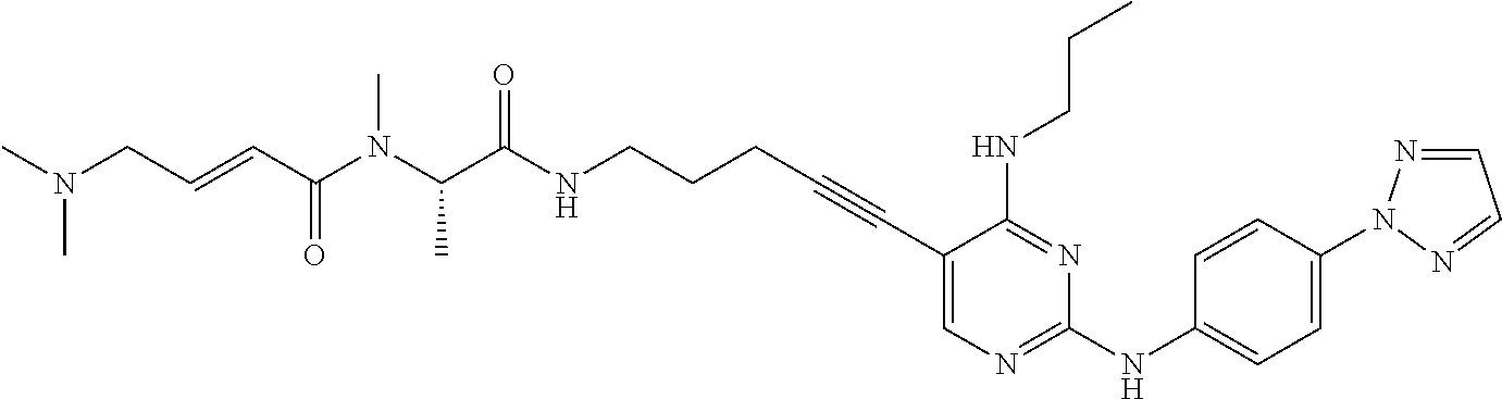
C1(C#CCCCNC(C(N(C(C=CCN(C)C)=O)C)C)=O)=CN=C(NC2=CC=C(N3N=CC=N3)C=C2)N=C1NCCC
